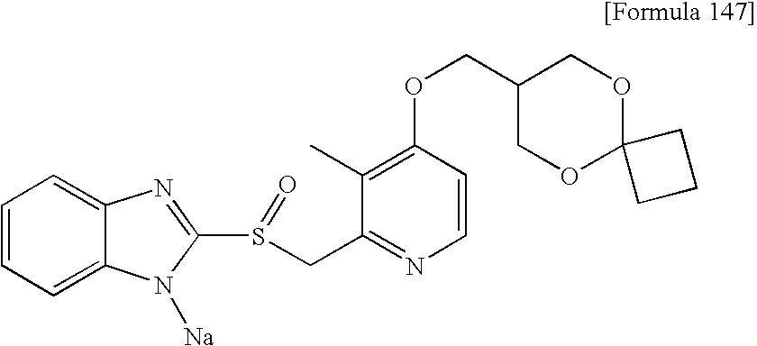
O(CC1COC2(OC1)CCC2)C1=C(C)C(CS(C2=NC3=CC=CC=C3N2[Na])=O)=NC=C1
